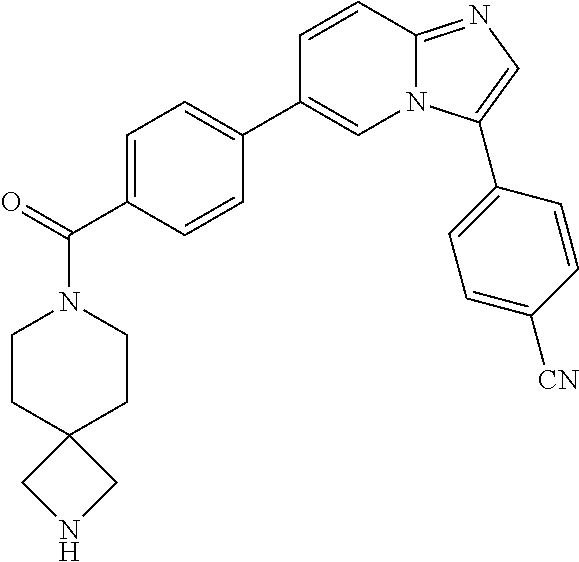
C1CC2(CCN1C(=O)C1=CC=C(C3=CN4C(=NC=C4C4=CC=C([CN])C=C4)C=C3)C=C1)CNC2
